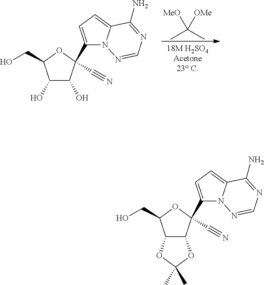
OCC1C(O)C(O)C(C#N)(C2=CC=C3N2N=CN=C3N)O1.CC(C)([MeO])[OMe].OCC1C2C(C(C#N)(C3=CC=C4N3N=CN=C4N)O1)OC(C)(C)O2
